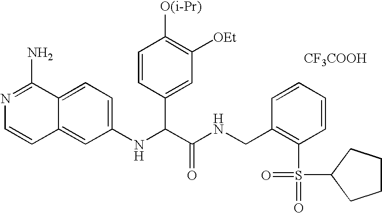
C1(NC(C(NCC2=C(S(C3CCCC3)(=O)=O)C=CC=C2)=O)C2=CC([OEt])=C([O(i-Pr)])C=C2)=CC=C2C(=C1)C=CN=C2N.[CF3COOH]
